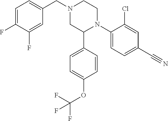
C1(N2CCN(CC3=CC=C(F)C(F)=C3)CC2C2=CC=C(OC(F)(F)F)C=C2)=CC=C(C#N)C=C1Cl
